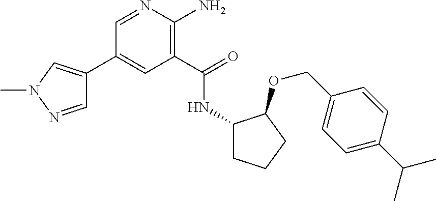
C1(C2=CN(C)N=C2)=CC(C(=O)NC2CCCC2OCC2=CC=C(C(C)C)C=C2)=C(N)N=C1
